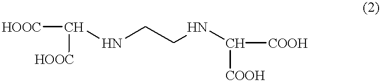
[HOOC]C(NCCNC([COOH])[COOH])[HOOC]
